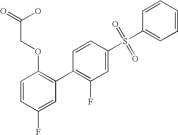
C1=CC(F)=CC(C2=C(F)C=C(S(=O)(=O)C3=CC=CC=C3)C=C2)=C1OCC(=O)O
